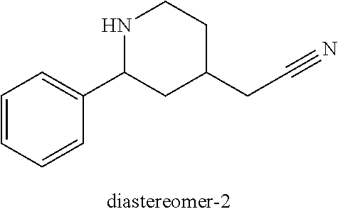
C1=CC=CC(C2CC(CC#N)CCN2)=C1
